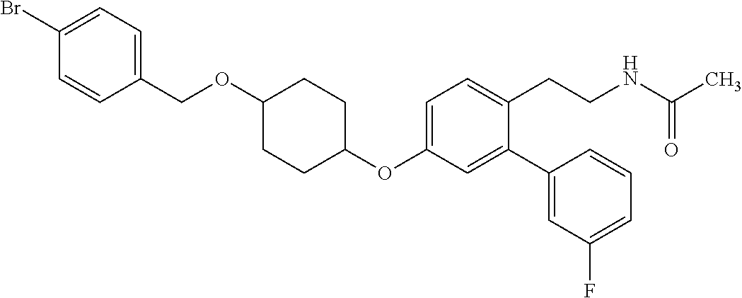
C1(OC2=CC=C(CCNC(C)=O)C(C3=CC(F)=CC=C3)=C2)CCC(OCC2=CC=C(Br)C=C2)CC1
